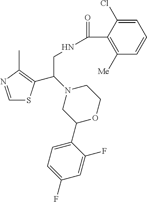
C1=NC(C)=C(C(N2CC(C3=CC=C(F)C=C3F)OCC2)CNC(=O)C2=C([Me])C=CC=C2Cl)S1
